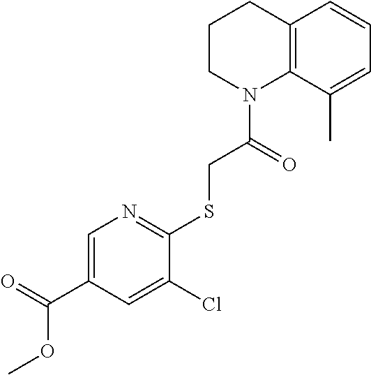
C1=CC2=C(C(C)=C1)N(C(CSC1=NC=C(C(OC)=O)C=C1Cl)=O)CCC2
